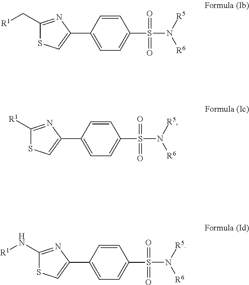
S(C1=CC=C(C2=CSC(C[R1])=N2)C=C1)(=O)(=O)N([R6])[R5].S(C1=CC=C(C2=CSC([R1])=N2)C=C1)(=O)(=O)N([R6])[R5].S(C1=CC=C(C2=CSC(N[R1])=N2)C=C1)(=O)(=O)N([R6])[R5]
